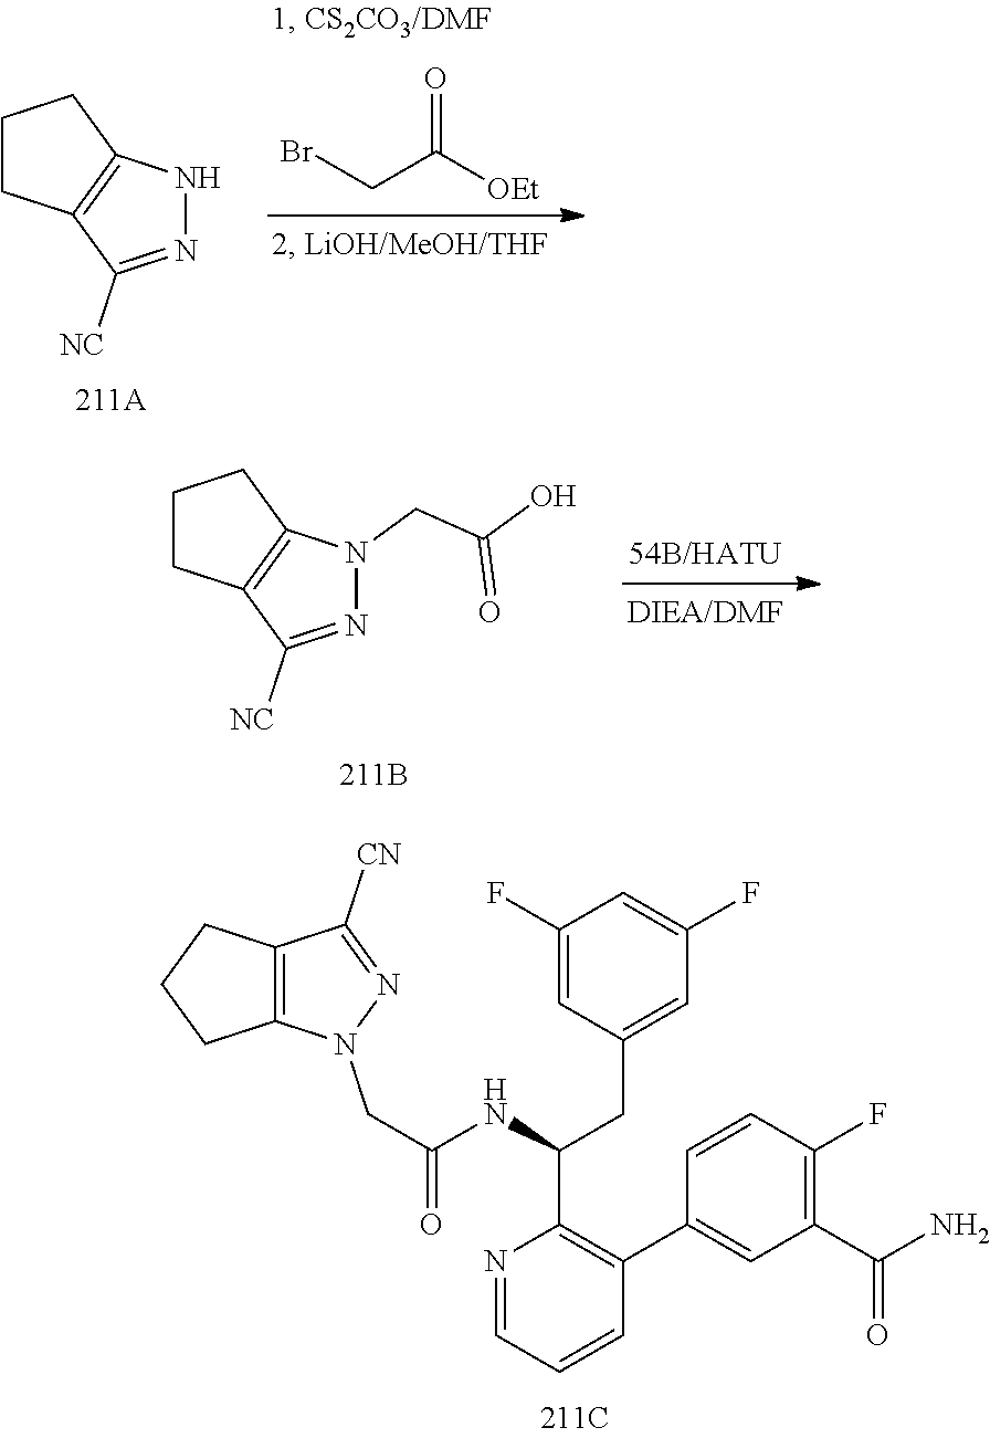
BrCC([OEt])=O.C1CC2=C(C1)NN=C2[NC].C1CC2=C(C1)N(CC(O)=O)N=C2[NC].C12=C(C([CN])=NN1CC(=O)NC(CC1=CC(F)=CC(F)=C1)C1=C(C3=CC(C(N)=O)=C(F)C=C3)C=CC=N1)CCC2
